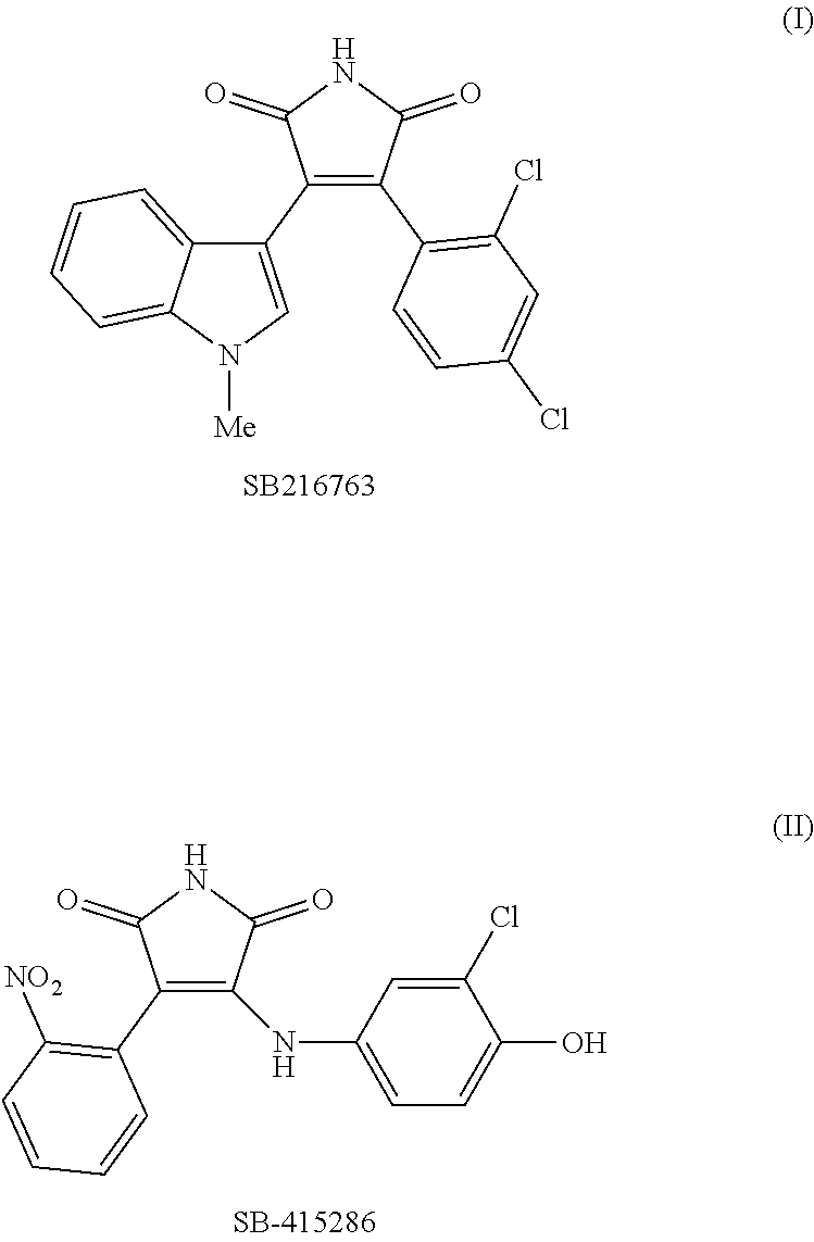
C1(C2=CN([Me])C3=CC=CC=C23)=C(C2=C(Cl)C=C(Cl)C=C2)C(=O)NC1=O.C1(C2=C([NO2])C=CC=C2)=C(NC2=CC=C(O)C(Cl)=C2)C(=O)NC1=O
